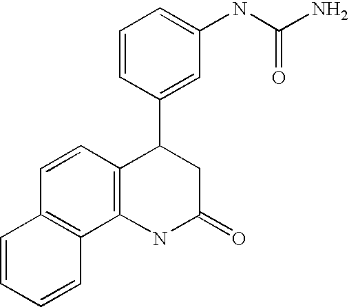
C1=CC2=C(C3=C1C=CC=C3)NC(=O)CC2C1=CC(NC(N)=O)=CC=C1
